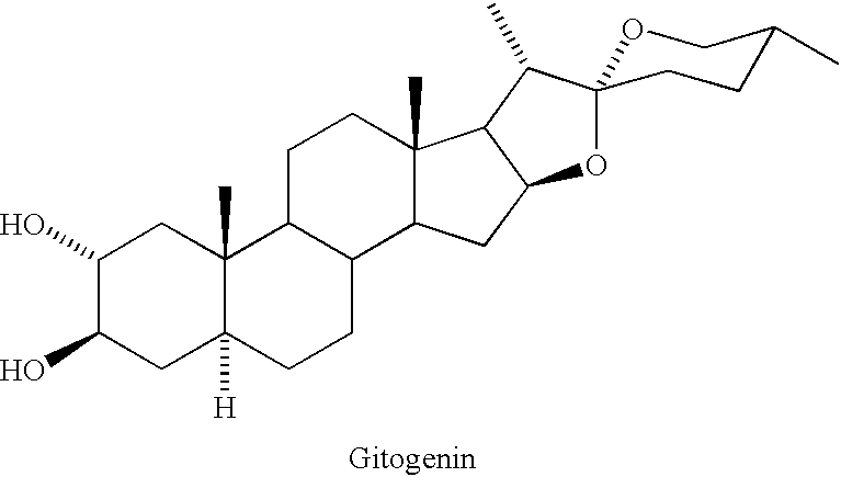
C1(O)C(O)CC2([H])C(C)(C1)C1C(CC2)C2C(C)(CC1)C1C(C2)OC2(C1C)OCC(C)CC2
